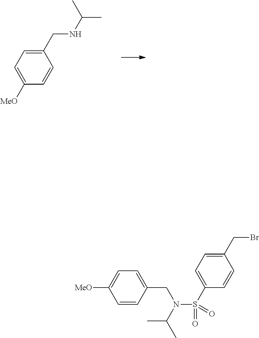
C1(CNC(C)C)=CC=C([MeO])C=C1.BrCC1=CC=C(S(N(CC2=CC=C([MeO])C=C2)C(C)C)(=O)=O)C=C1
